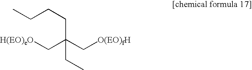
CCCCC(C[H(EO)eO])(C[O(EO)fH])CC
